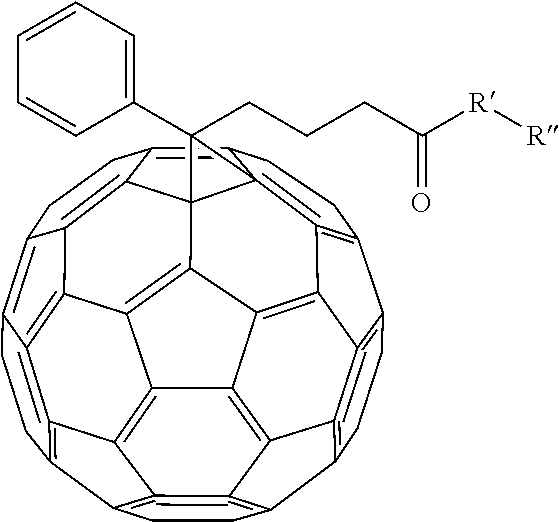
C1(C2(CCCC([R][R])=O)C34=C5=C6C7=C8=C9=C(CC7)C7=C%10=C%11=C(CC7)C7=C%12=C%13=C%14C%15=C(C(=C85)C(=C9%10)C%15=C%11%12)C23C2=C%14C(=C%13CC7)CCC2=C4CC6)=CC=CC=C1
